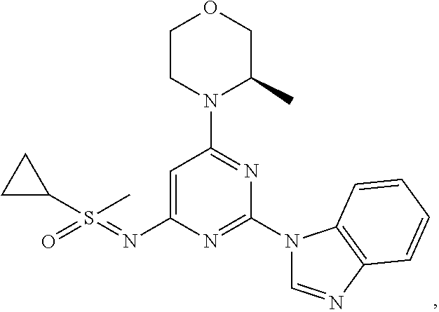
C1=C(N=S(=O)(C2CC2)C)N=C(N2C=NC3=C2C=CC=C3)N=C1N1C(C)COCC1
